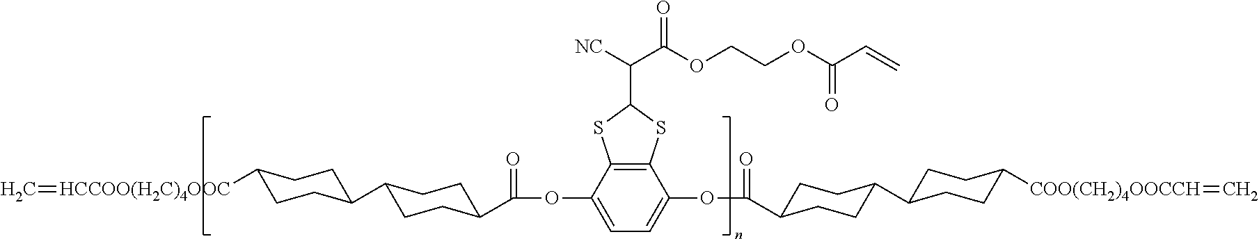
O(C1=CC=C(OC(=O)C2CCC(C3CCC([COO(CH2)4OOCCH]=C)CC3)CC2)C2=C1SC(C([CN])C(OCCOC(C=C)=O)=O)S2)C(=O)C1CCC(C2CCC([COO(CH2)4OOCCH]=C)CC2)CC1
